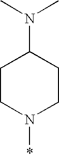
*N1CCC(N(C)C)CC1
